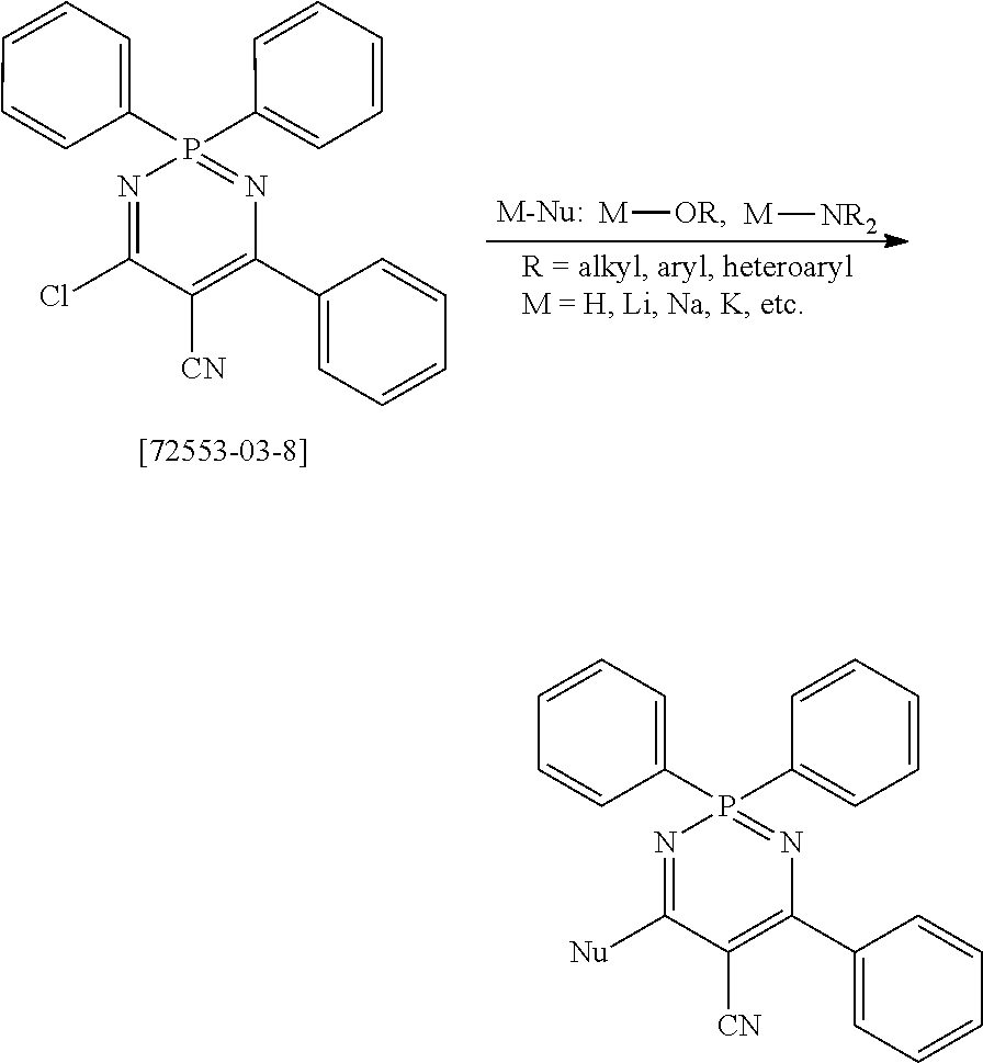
[M][OR].[M][NR2].C1=CC=CC(P2(C3=CC=CC=C3)=NC(C3=CC=CC=C3)=C([CN])C(Cl)=N2)=C1.N1=C([Nu])C([CN])=C(C2=CC=CC=C2)N=P1(C1=CC=CC=C1)C1=CC=CC=C1
